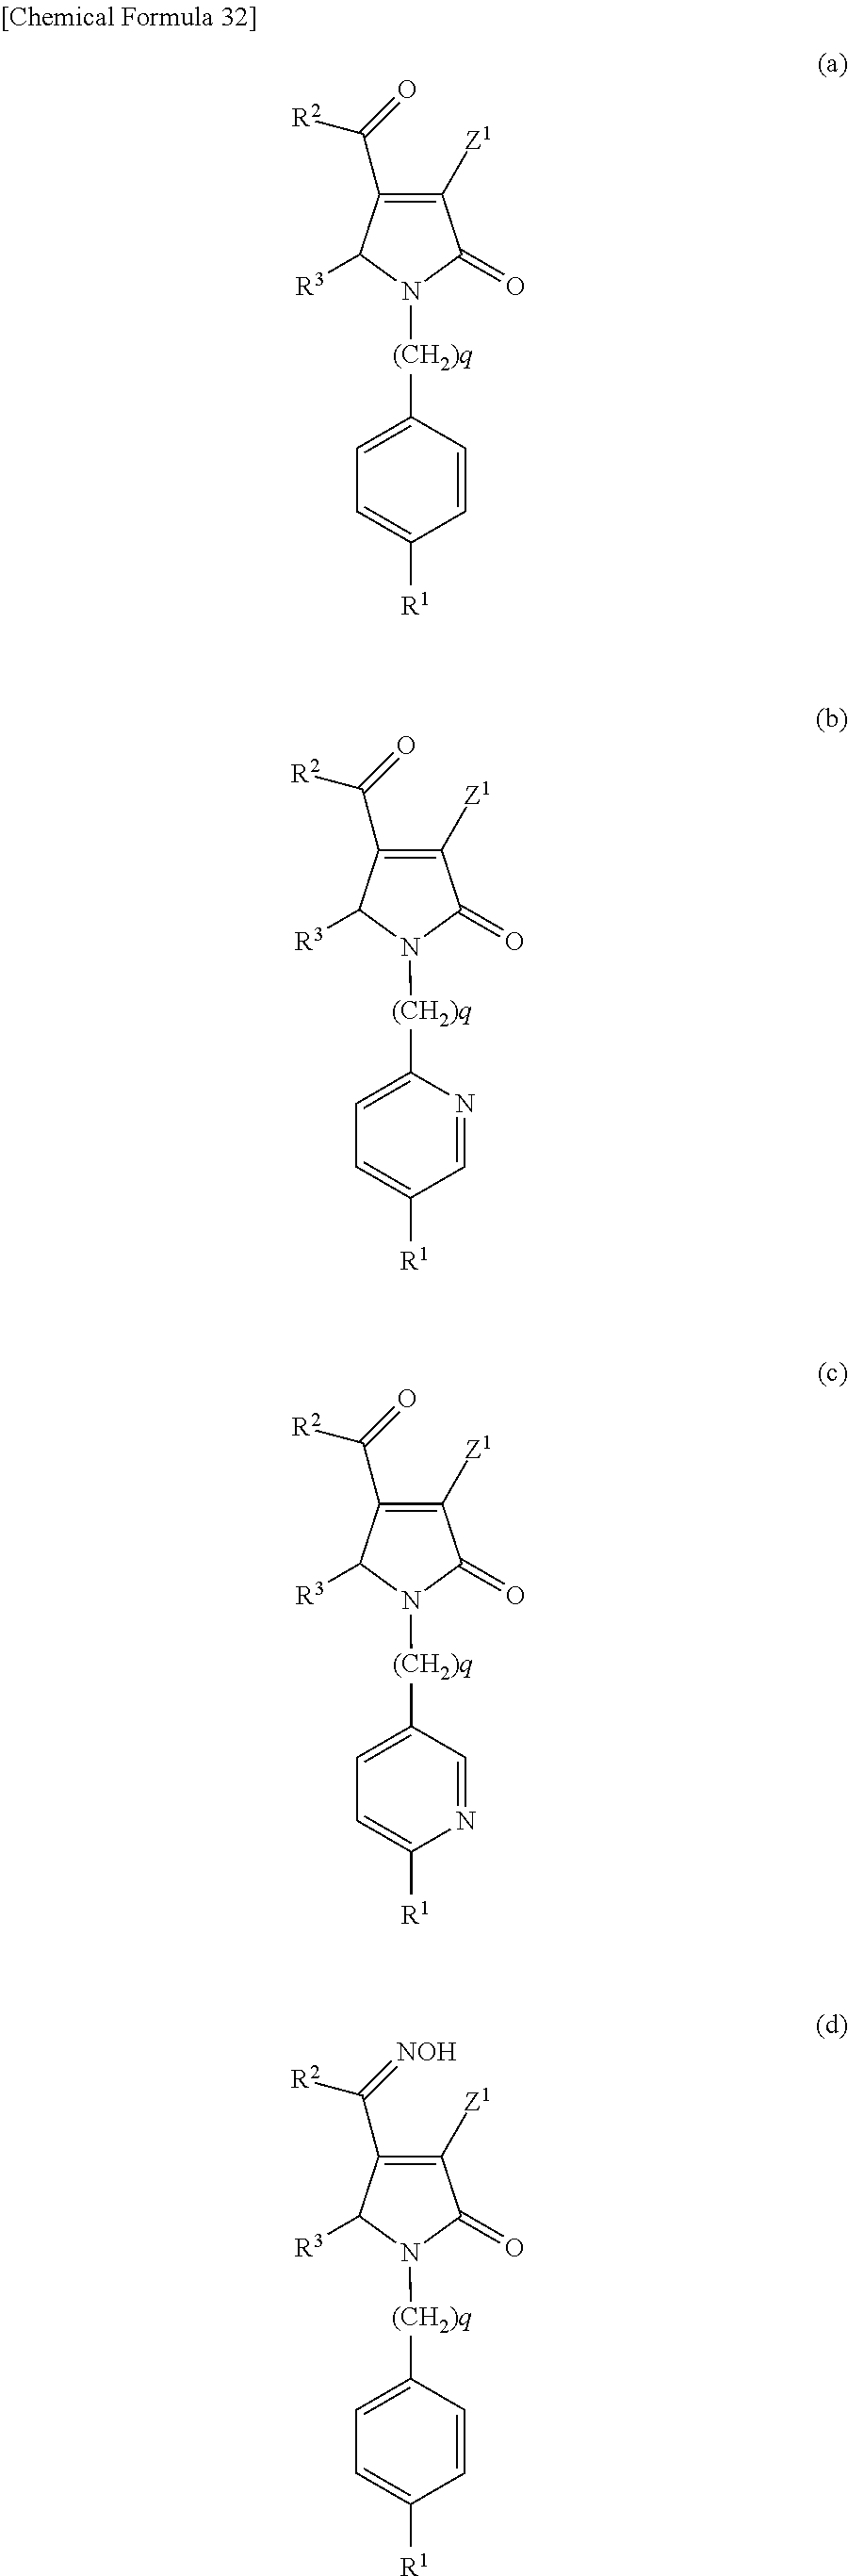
C1([Z1])=C(C(=O)[R2])C([R3])N([(CH2)q]C2=CC=C([R1])C=C2)C1=O.C1([Z1])=C(C(=O)[R2])C([R3])N([(CH2)q]C2=CC=C([R1])C=N2)C1=O.C1([Z1])=C(C(=O)[R2])C([R3])N([(CH2)q]C2=CC=C([R1])N=C2)C1=O.C1([Z1])=C(C(=[NOH])[R2])C([R3])N([(CH2)q]C2=CC=C([R1])C=C2)C1=O
